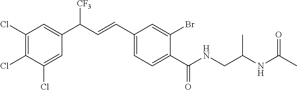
C1(Cl)=C(Cl)C(Cl)=CC(C(C=CC2=CC=C(C(NCC(NC(C)=O)C)=O)C(Br)=C2)[CF3])=C1
